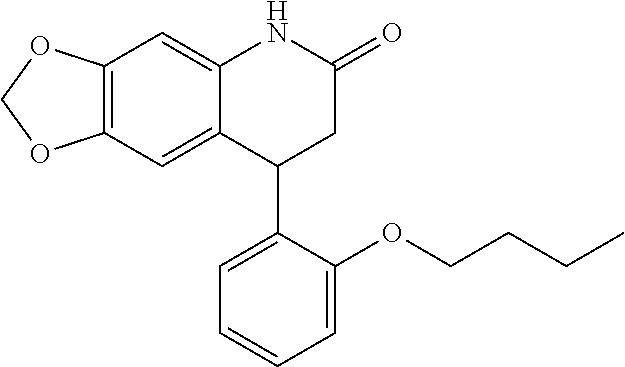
C12=C(C=C3C(=C1)C(C1=CC=CC=C1OCCCC)CC(=O)N3)OCO2
